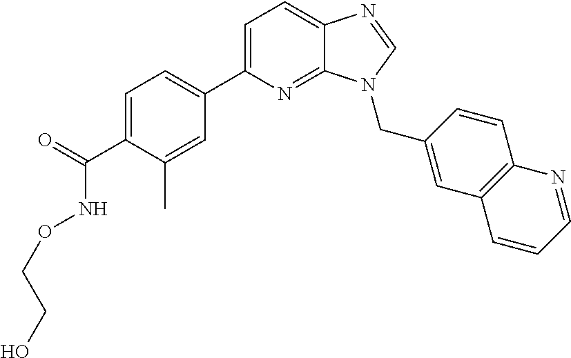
C1(C2=CC=C3C(=N2)N(CC2=CC4=C(C=C2)N=CC=C4)C=N3)=CC=C(C(=O)NOCCO)C(C)=C1
